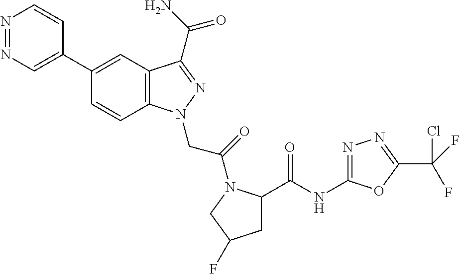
N1=NC=C(C2=CC3=C(C=C2)N(CC(=O)N2C(C(=O)NC4=NN=C(C(F)(F)Cl)O4)CC(F)C2)N=C3C(N)=O)C=C1
